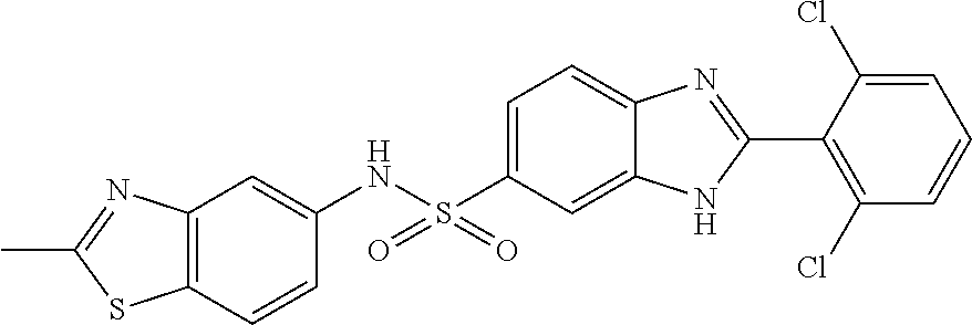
C12=C(C=CC(NS(C3=CC=C4C(=C3)NC(C3=C(Cl)C=CC=C3Cl)=N4)(=O)=O)=C1)SC(C)=N2
